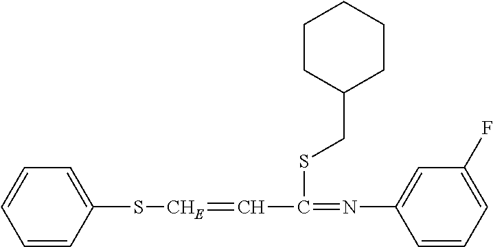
C1=CC(S[CHE]=CC(=NC2=CC(F)=CC=C2)SCC2CCCCC2)=CC=C1
